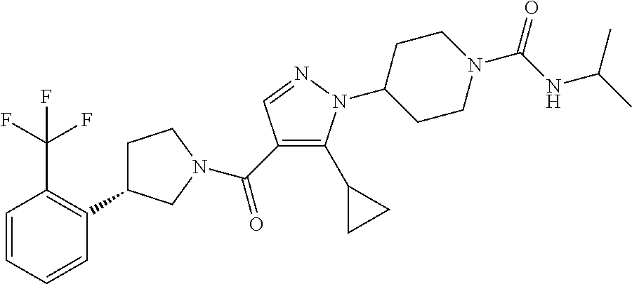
C(C1=C(C2CC2)N(C2CCN(C(NC(C)C)=O)CC2)N=C1)(=O)N1CC(C2=C(C(F)(F)F)C=CC=C2)CC1
